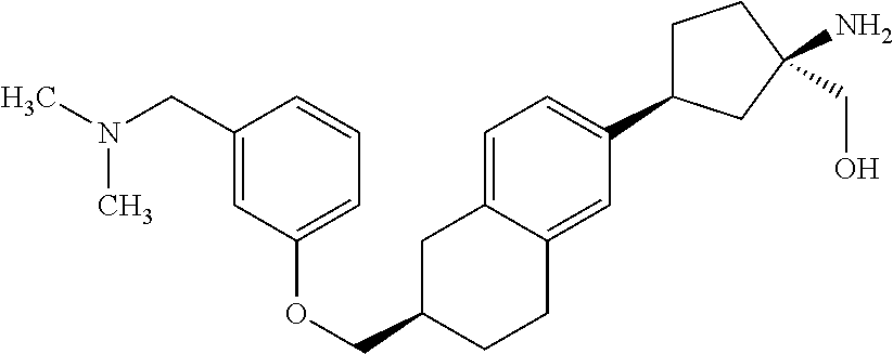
C1=C2C(=CC(C3CCC(CO)(N)C3)=C1)CCC(COC1=CC=CC(CN(C)C)=C1)C2
